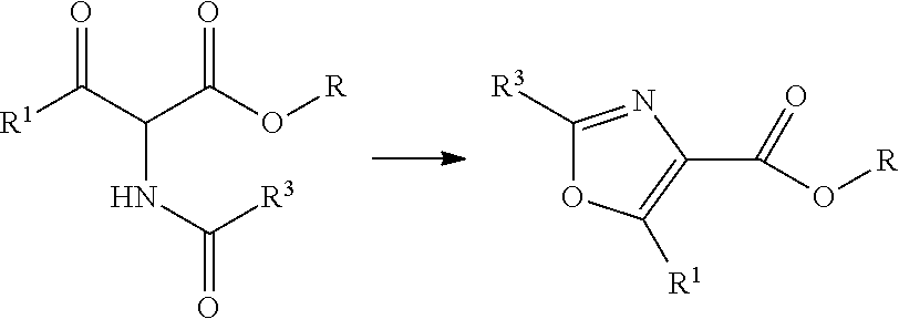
[R1]C(C(C(O[R])=O)NC(=O)[R3])=O.C1([R3])=NC(C(O[R])=O)=C([R1])O1
